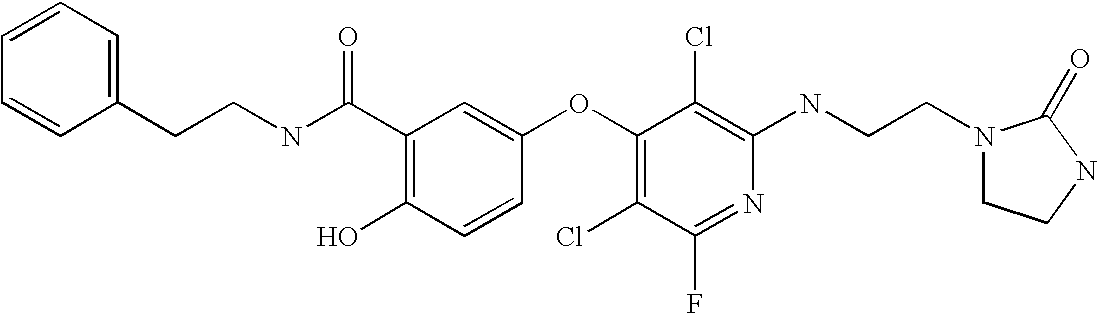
OC1=C(C(=O)NCCC2=CC=CC=C2)C=C(OC2=C(Cl)C(F)=NC(NCCN3CCNC3=O)=C2Cl)C=C1
